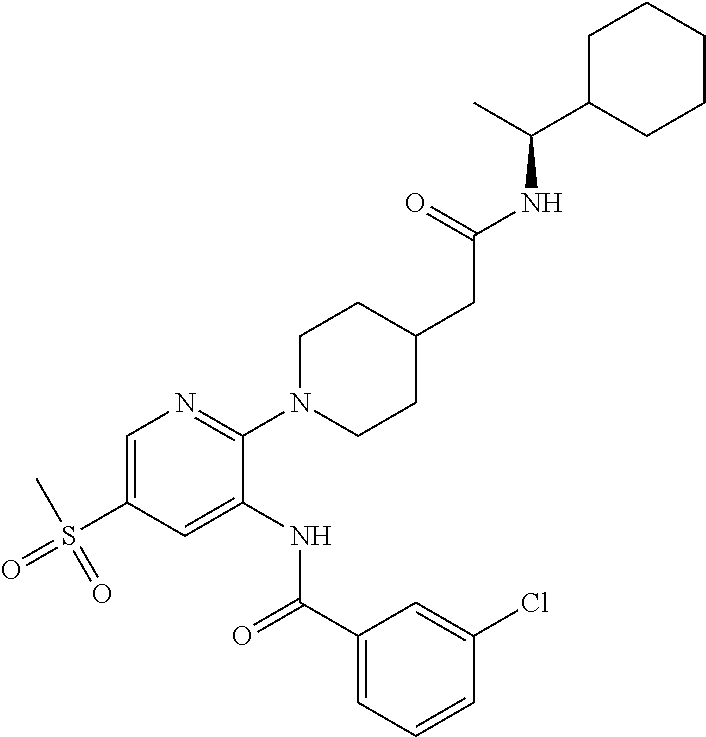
C1=C(S(C)(=O)=O)C=C(NC(C2=CC=CC(Cl)=C2)=O)C(N2CCC(CC(NC(C3CCCCC3)C)=O)CC2)=N1
